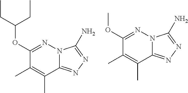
N12C(=NN=C1N)C(C)=C(C)C(OC(CC)CC)=N2.N12C(=NN=C1N)C(C)=C(C)C(OC)=N2
